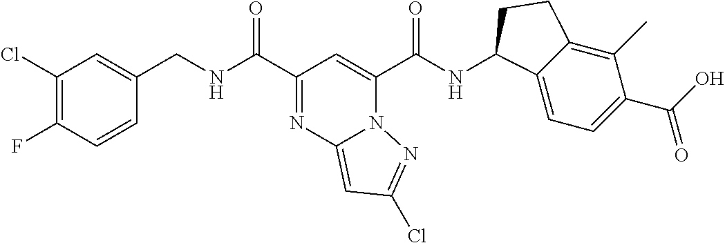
C1(Cl)=C(F)C=CC(CNC(C2=NC3=CC(Cl)=NN3C(C(NC3C4=CC=C(C(O)=O)C(C)=C4CC3)=O)=C2)=O)=C1
